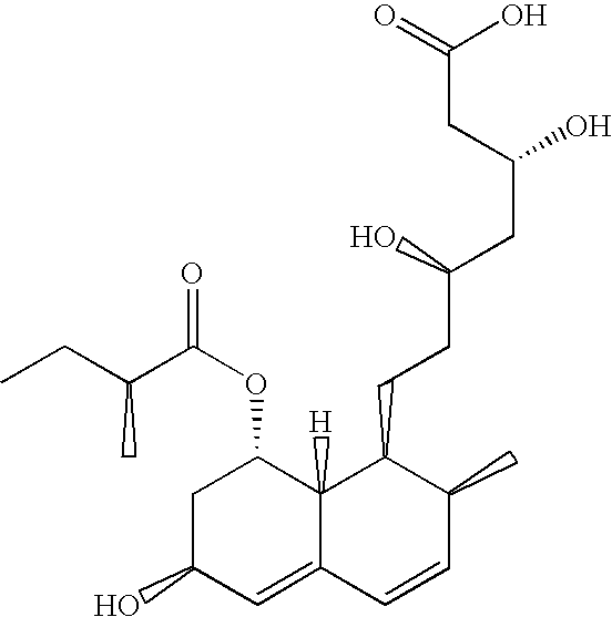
CCC(C(OC1CC(O)C=C2C1([H])C(CCC(CC(O)CC(=O)O)O)C(C)C=C2)=O)C
